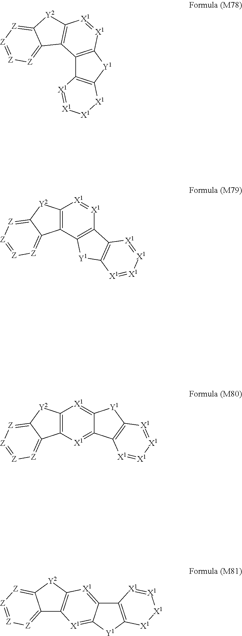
C12=C([Y1]C3=C1[X1]=[X1][X1][X1]3)[X1]=[X1]C1=C2C2=[Z][Z]=[Z][Z]=C2[Y2]1.C12=C(C3=C([X1]=[X1]1)C1=C([Y1]3)[X1]=[X1][X1]=[X1]1)C1=[Z][Z]=[Z][Z]=C1[Y2]2.C12=C([X1]=C3C(=[X1]1)[Y1]C1=C3[X1]=[X1][X1]=[X1]1)C1=[Z][Z]=[Z][Z]=C1[Y2]2.C12=[Z][Z]=[Z][Z]=C1[Y2]C1=C2[X1]=C2C(=[X1]1)C1=C([Y1]2)[X1][X1][X1]=[X1]1
